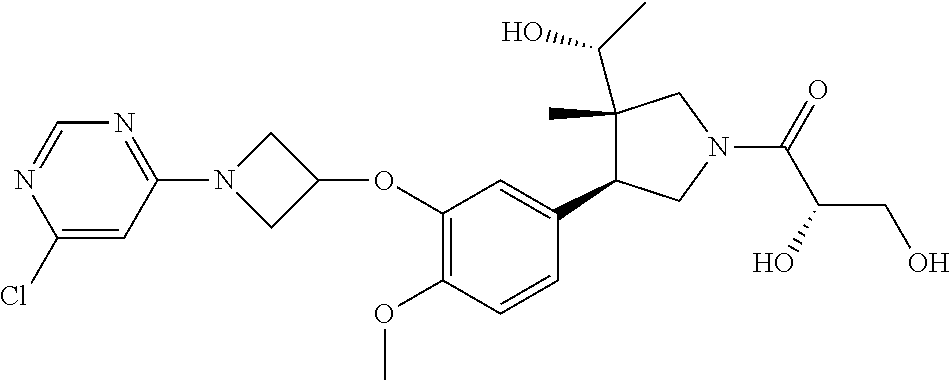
C1=NC(Cl)=CC(N2CC(OC3=C(OC)C=CC(C4C(C(O)C)(C)CN(C(C(CO)O)=O)C4)=C3)C2)=N1
